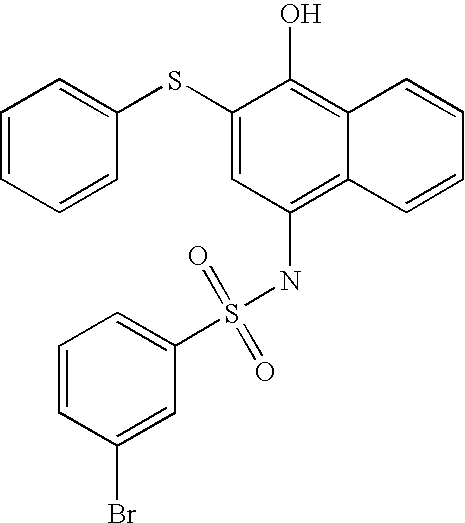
C1=CC=CC(SC2=CC(NS(=O)(=O)C3=CC=CC(Br)=C3)=C3C(=C2O)C=CC=C3)=C1
